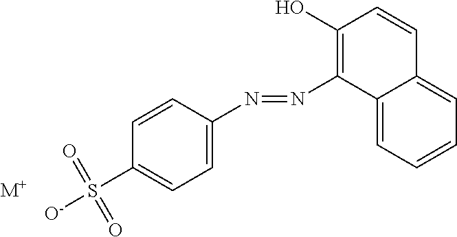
C1=CC=C2C(=C1)C=CC(O)=C2N=NC1=CC=C(S([O-])(=O)=O)C=C1.[M+]
